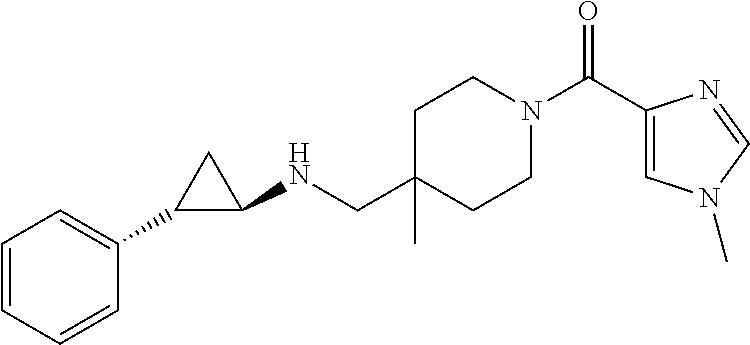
C1(C(N2CCC(CNC3CC3C3=CC=CC=C3)(C)CC2)=O)=CN(C)C=N1
